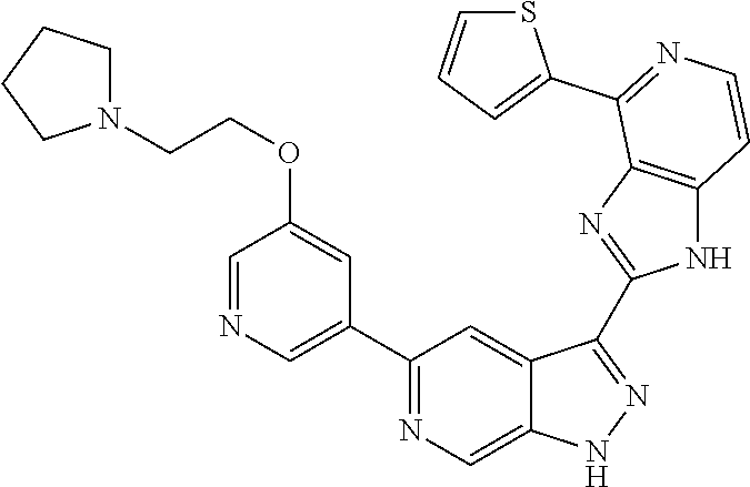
C1(C2=NC=C3C(=C2)C(C2=NC4=C(N2)C=CN=C4C2=CC=CS2)=NN3)=CN=CC(OCCN2CCCC2)=C1
